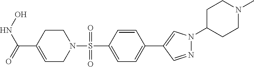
O=C(NO)C1=CCN(S(C2=CC=C(C3=CN(C4CCN(C)CC4)N=C3)C=C2)(=O)=O)CC1
